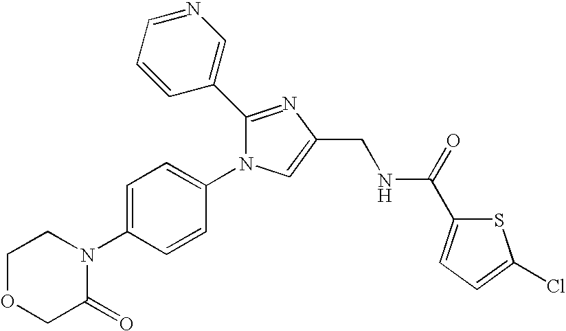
C1OCC(=O)N(C2=CC=C(N3C(C4=CN=CC=C4)=NC(CNC(C4=CC=C(Cl)S4)=O)=C3)C=C2)C1
